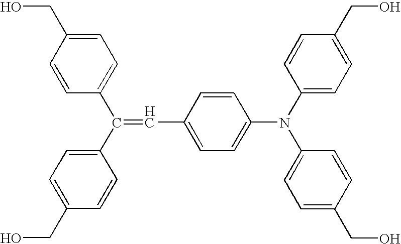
C1=CC(C=C(C2=CC=C(CO)C=C2)C2=CC=C(CO)C=C2)=CC=C1N(C1=CC=C(CO)C=C1)C1=CC=C(CO)C=C1
